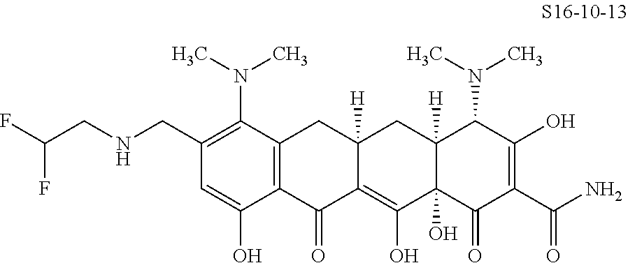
C1(CNCC(F)F)=C(N(C)C)C2=C(C(O)=C1)C(=O)C1=C(O)C3(O)C([H])(CC1([H])C2)C(N(C)C)C(O)=C(C(N)=O)C3=O
